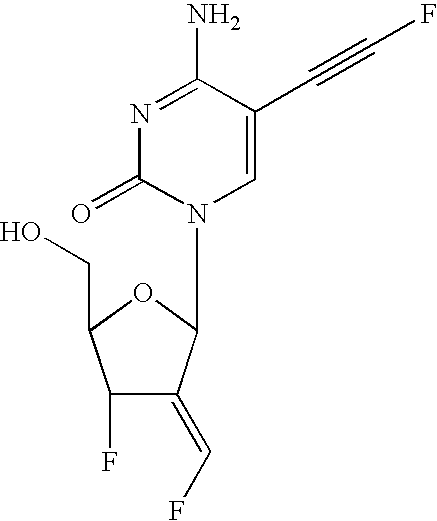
N1=C(N)C(C#CF)=CN(C2C(=CF)C(F)C(CO)O2)C1=O
